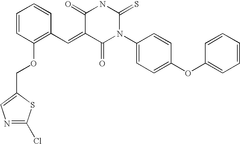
C1=CC(OCC2=CN=C(Cl)S2)=C(C=C2C(=O)N(C3=CC=C(OC4=CC=CC=C4)C=C3)C(=S)NC2=O)C=C1
